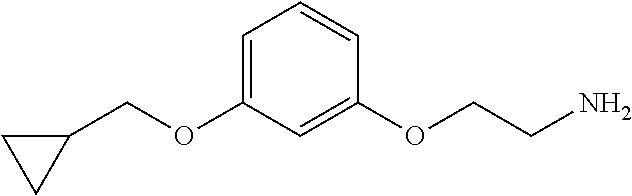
C1=C(OCC2CC2)C=C(OCCN)C=C1
